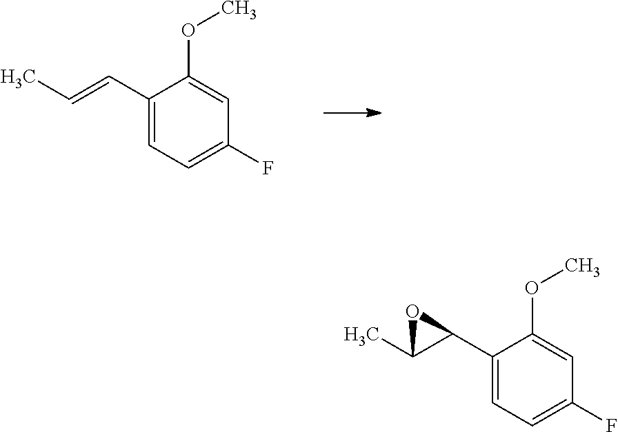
C1(C=CC)=CC=C(F)C=C1OC.C1(C2OC2C)=CC=C(F)C=C1OC
